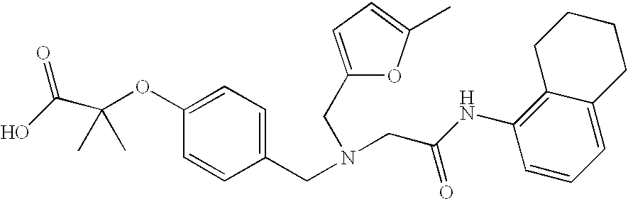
C1(CN(CC(NC2=C3C(=CC=C2)CCCC3)=O)CC2=CC=C(C)O2)=CC=C(OC(C(O)=O)(C)C)C=C1
